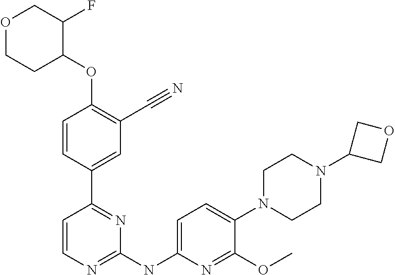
C1=CN=C(NC2=CC=C(N3CCN(C4COC4)CC3)C(OC)=N2)N=C1C1=CC(C#N)=C(OC2C(F)COCC2)C=C1
